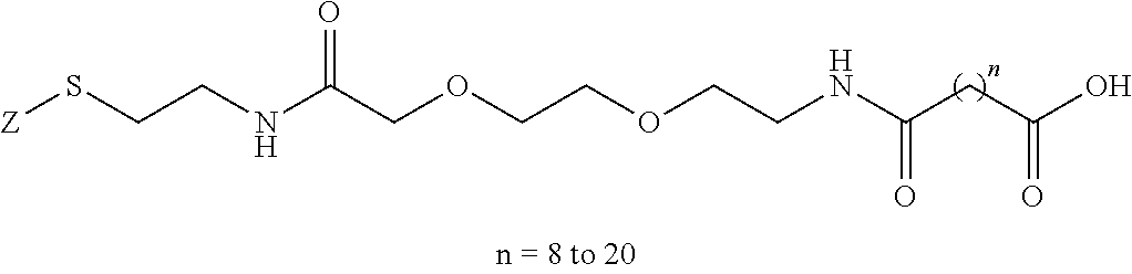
C(CS[Z])NC(COCCOCCNC(CC(O)=O)=O)=O
